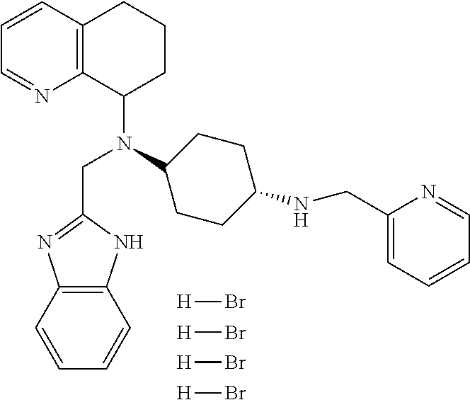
C1=CC2=C(N=C1)C(N(CC1=NC3=C(N1)C=CC=C3)C1CCC(NCC3=CC=CC=N3)CC1)CCC2.Br[H].Br[H].Br[H].Br[H]
